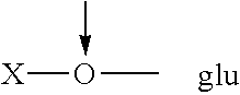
[X]O(C)-C
